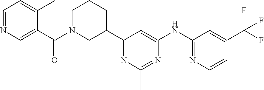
C1=C(C(N2CC(C3=NC(C)=NC(NC4=NC=CC(C(F)(F)F)=C4)=C3)CCC2)=O)C(C)=CC=N1
